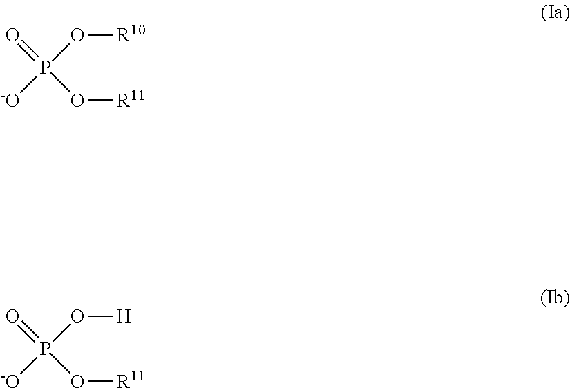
O(P(=O)([-O])O[R11])[R10].O(P(=O)([-O])O[R11])[H]
